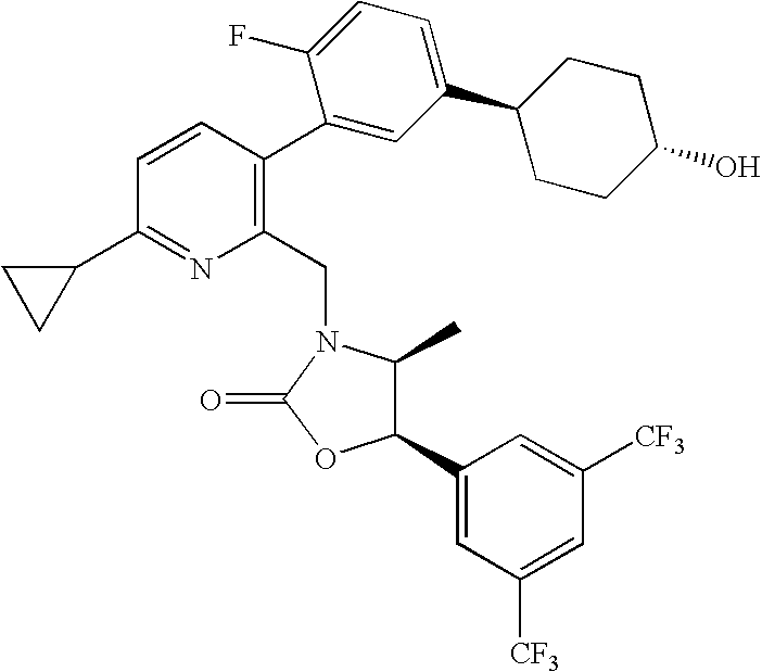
C1(C2=CC([CF3])=CC([CF3])=C2)C(C)N(CC2=C(C3=CC(C4CCC(O)CC4)=CC=C3F)C=CC(C3CC3)=N2)C(=O)O1
